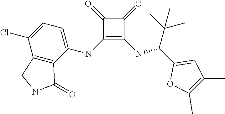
C1(NC2=CC=C(Cl)C3=C2C(=O)NC3)=C(NC(C2=CC(C)=C(C)O2)C(C)(C)C)C(=O)C1=O
